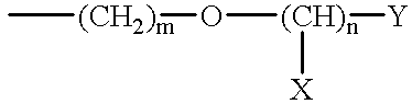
C[(CH2)m]O[(CH)n]([Y])[X]
